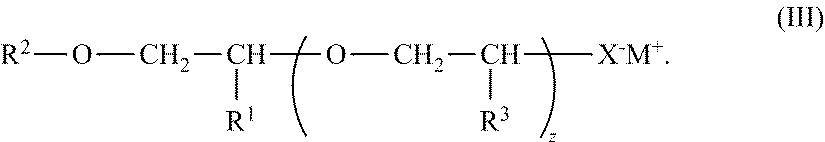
[R2]OCC(OCC([X-M+])[R3])[R1]
